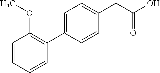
C1=CC=CC(C2=CC=C(CC(O)=O)C=C2)=C1OC
